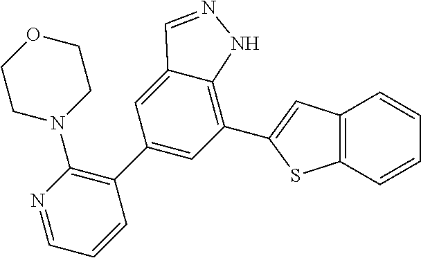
C1(C2=CC(C3=CC4=C(S3)C=CC=C4)=C3C(=C2)C=NN3)=C(N2CCOCC2)N=CC=C1
